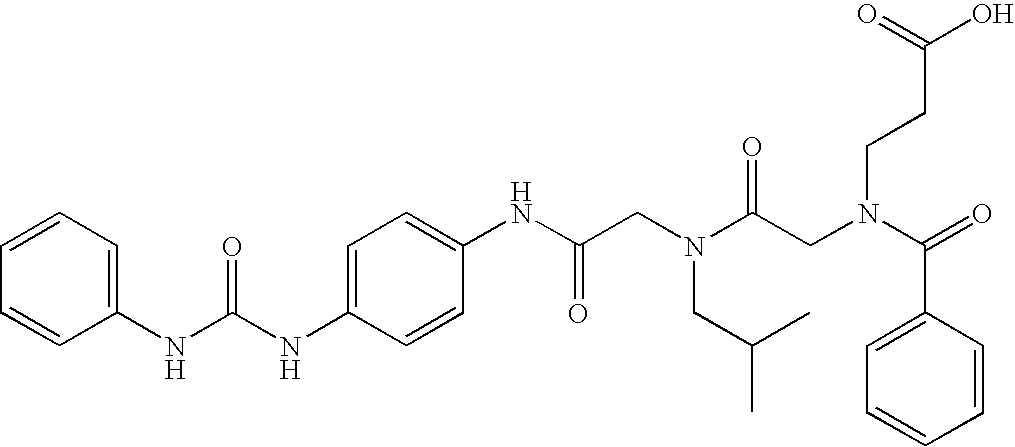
C1=C(NC(NC2=CC=CC=C2)=O)C=CC(NC(CN(C(CN(C(=O)C2=CC=CC=C2)CCC(O)=O)=O)CC(C)C)=O)=C1
